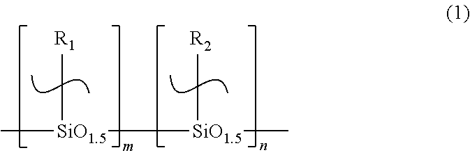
C[SiO1.5](C[R1])[SiO1.5](C)C[R2]
